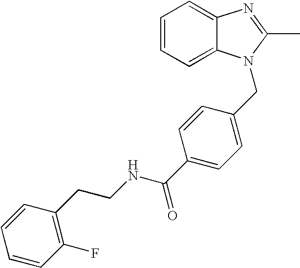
C1=CC(F)=C(CCNC(C2=CC=C(CN3C4=CC=CC=C4N=C3C)C=C2)=O)C=C1
